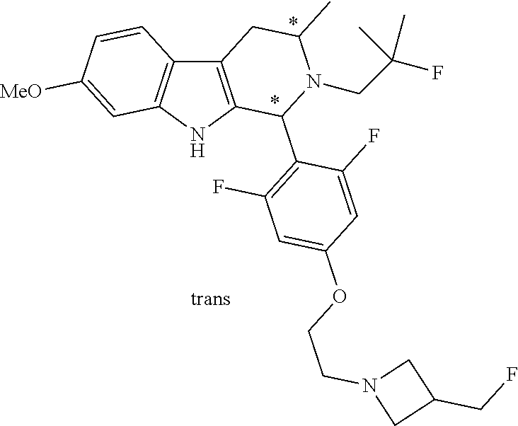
C12=C(NC3=C1C=CC([MeO])=C3)C(C1=C(F)C=C(OCCN3CC(CF)C3)C=C1F)N(CC(F)(C)C)C(C)C2
